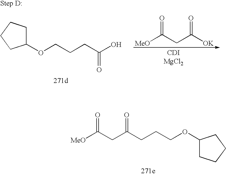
[MeO]C(CC([OK])=O)=O.C1(OCCCC(O)=O)CCCC1.C(CC(CCCOC1CCCC1)=O)([MeO])=O
